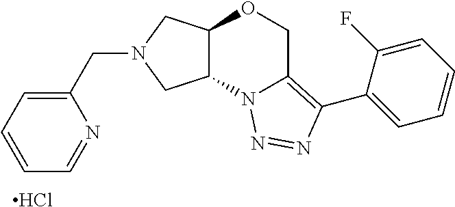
Cl.C(N1CC2C(C1)N1C(=C(C3=CC=CC=C3F)N=N1)CO2)C1=CC=CC=N1
